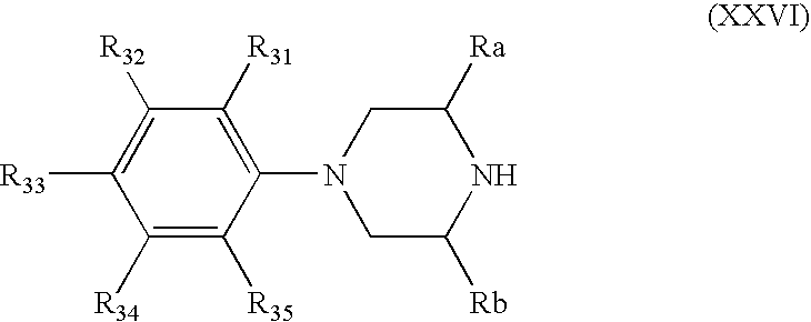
C1([R31])=C(N2CC([Rb])NC([Ra])C2)C([R35])=C([R34])C([R33])=C1[R32]
